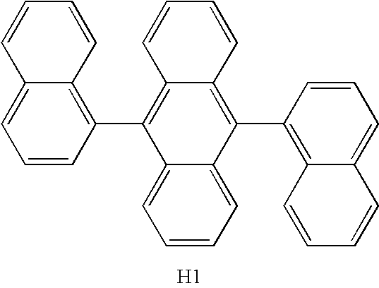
C1=CC=C2C(=C1)C(C1=C3C(=CC=C1)C=CC=C3)=C1C(=C2C2=C3C(=CC=C2)C=CC=C3)C=CC=C1.[H1]
